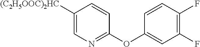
C1([(C2H5OOC)2HC])=CN=C(OC2=CC(F)=C(F)C=C2)C=C1
